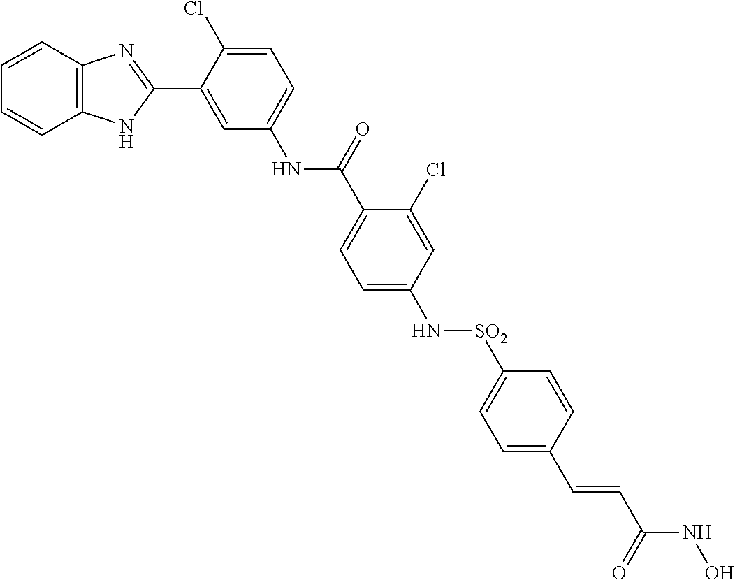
N(C1=CC=C(Cl)C(C2=NC3=C(N2)C=CC=C3)=C1)C(=O)C1=CC=C(N[SO2]C2=CC=C(C=CC(NO)=O)C=C2)C=C1Cl
